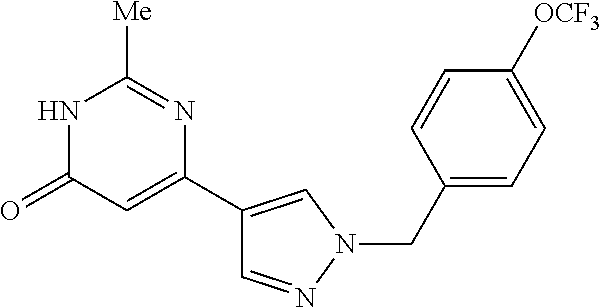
N1C(=O)C=C(C2=CN(CC3=CC=C([OCF3])C=C3)N=C2)N=C1[Me]
